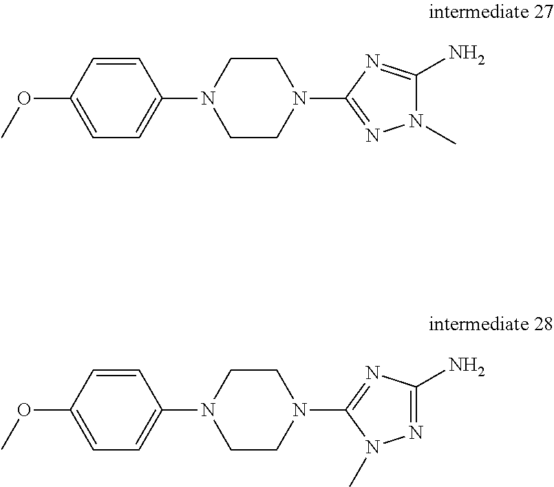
C1=CC(OC)=CC=C1N1CCN(C2=NN(C)C(N)=N2)CC1.C1=CC(OC)=CC=C1N1CCN(C2=NC(N)=NN2C)CC1
